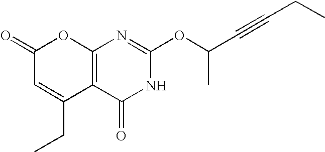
C12=C(C(=O)NC(OC(C#CCC)C)=N1)C(CC)=CC(=O)O2
